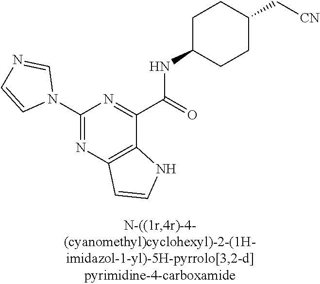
C1(N2C=NC=C2)=NC2=C(C(C(NC3CCC(C[CN])CC3)=O)=N1)NC=C2
